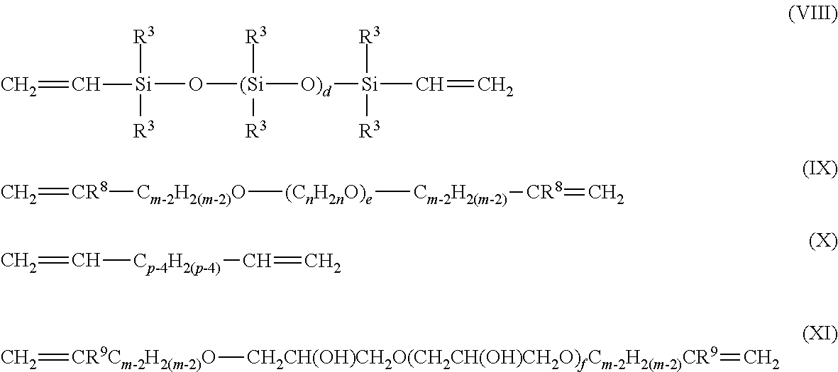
[Si]([R3])([R3])(O[(Si]([R3])([R3])[O)d][Si]([R3])([R3])C=C)C=C.[Cm-2H2(m-2)O]([(CnH2nO)e][Cm-2H2(m-2)][CR8]=C)[CR8]=C.C=C[Cp-4H2(p-4)]C=C.[CR9Cm-2H2(m-2)O]([CH2CH(OH)CH2O(CH2CH(OH)CH2O)fCm-2H2(m-2)CR9]=C)=C
